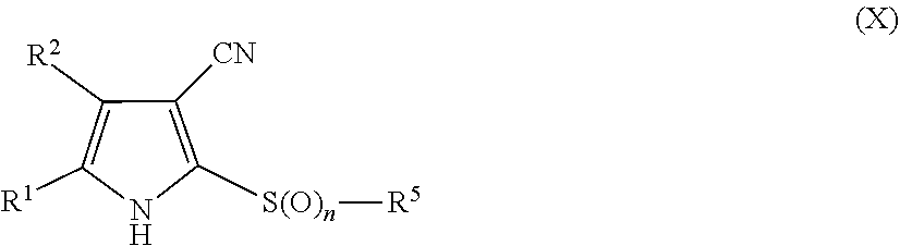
[R1]C1=C([R2])C([CN])=C([S(O)n][R5])N1
